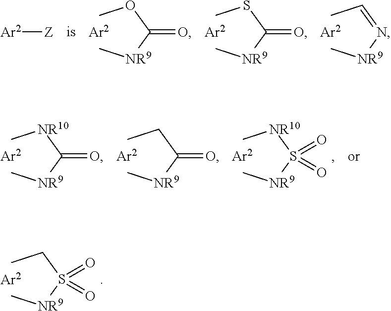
COC([NR9]C)=O.CSC([NR9]C)=O.CC=N[NR9]C.[Ar2][Z].C[NR10]C([NR9]C)=O.CCC([NR9]C)=O.C[NR10]S([NR9]C)(=O)=O.CCS([NR9]C)(=O)=O
